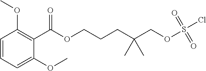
C1=CC=C(OC)C(C(OCCCC(COS(Cl)(=O)=O)(C)C)=O)=C1OC
